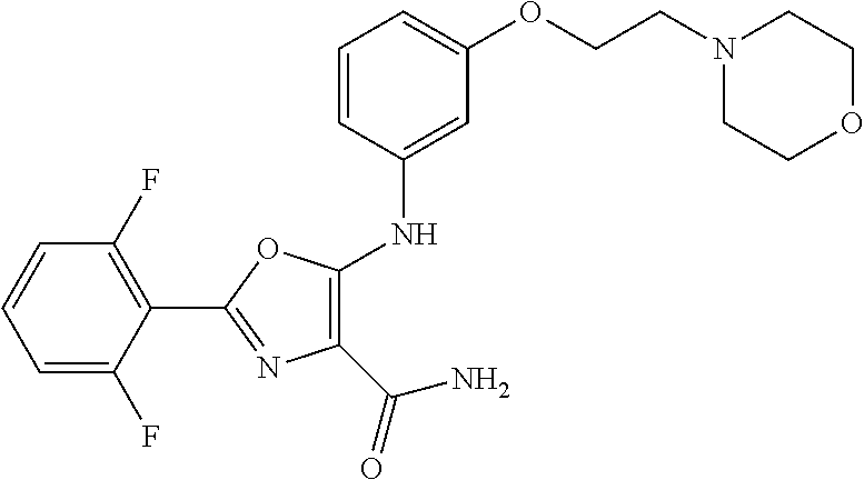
C1(C2=NC(C(N)=O)=C(NC3=CC(OCCN4CCOCC4)=CC=C3)O2)=C(F)C=CC=C1F
